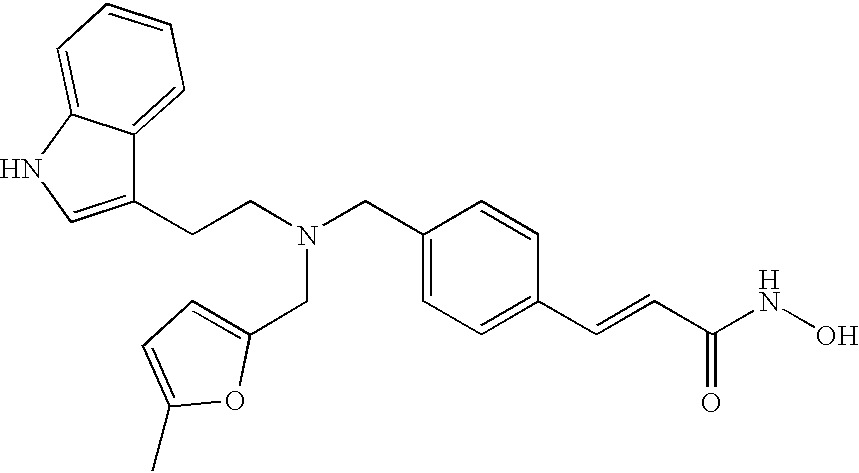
C1(CCN(CC2=CC=C(C=CC(NO)=O)C=C2)CC2=CC=C(C)O2)=CNC2=CC=CC=C12
